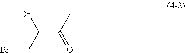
C(C(C)=O)(CBr)Br
